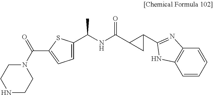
C1=C(C(NC(C2CC2C2=NC3=C(C=CC=C3)N2)=O)C)SC(C(N2CCNCC2)=O)=C1
